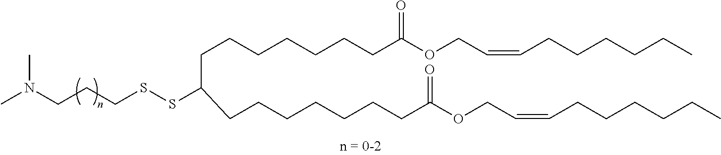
CN(CCCSSC(CCCCCCCC(OCC=CCCCCCC)=O)CCCCCCCC(OCC=CCCCCCC)=O)C
